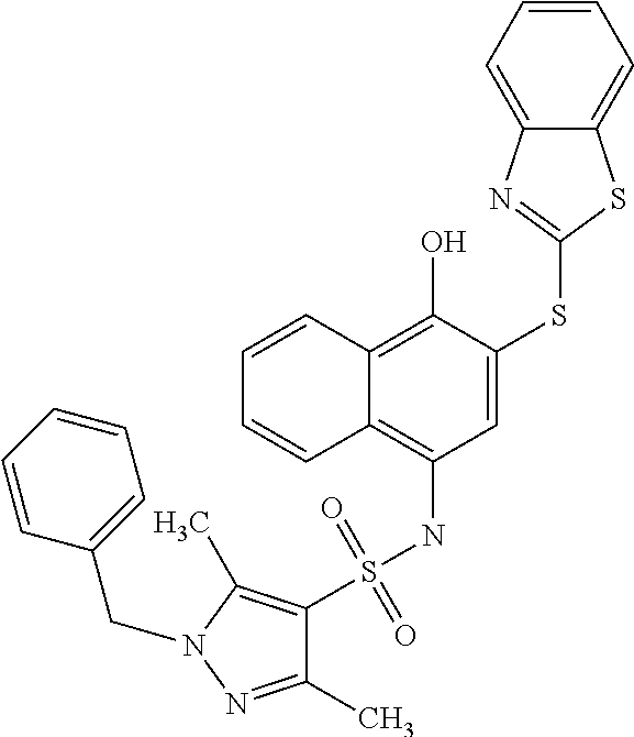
C1=CC2=C(O)C(SC3=NC4=CC=CC=C4S3)=CC(NS(=O)(=O)C3=C(C)N(CC4=CC=CC=C4)N=C3C)=C2C=C1
